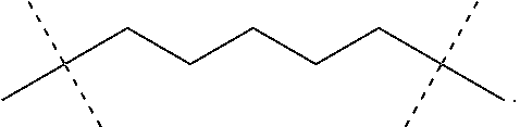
C(CC(C)(C)C)CCCC(C)(C)C
